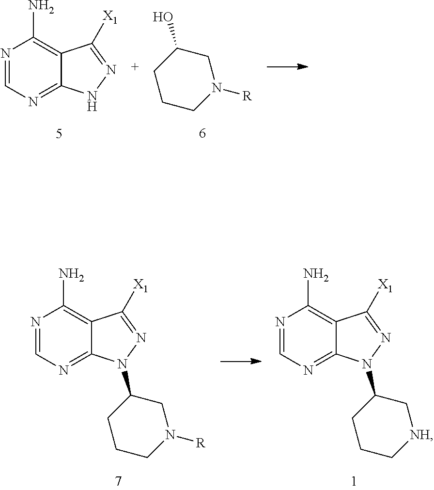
C1CCN([R])CC1O.N1=CN=C2C(=C1N)C([X1])=NN2.N1=CN=C2C(=C1N)C([X1])=NN2C1CCCN([R])C1.N1=CN=C2C(=C1N)C([X1])=NN2C1CCC[NH]C1
